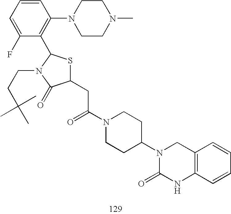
C1(CC(N2CCC(N3C(=O)NC4=C(C3)C=CC=C4)CC2)=O)SC(C2=C(N3CCN(C)CC3)C=CC=C2F)N(CCC(C)(C)C)C1=O
